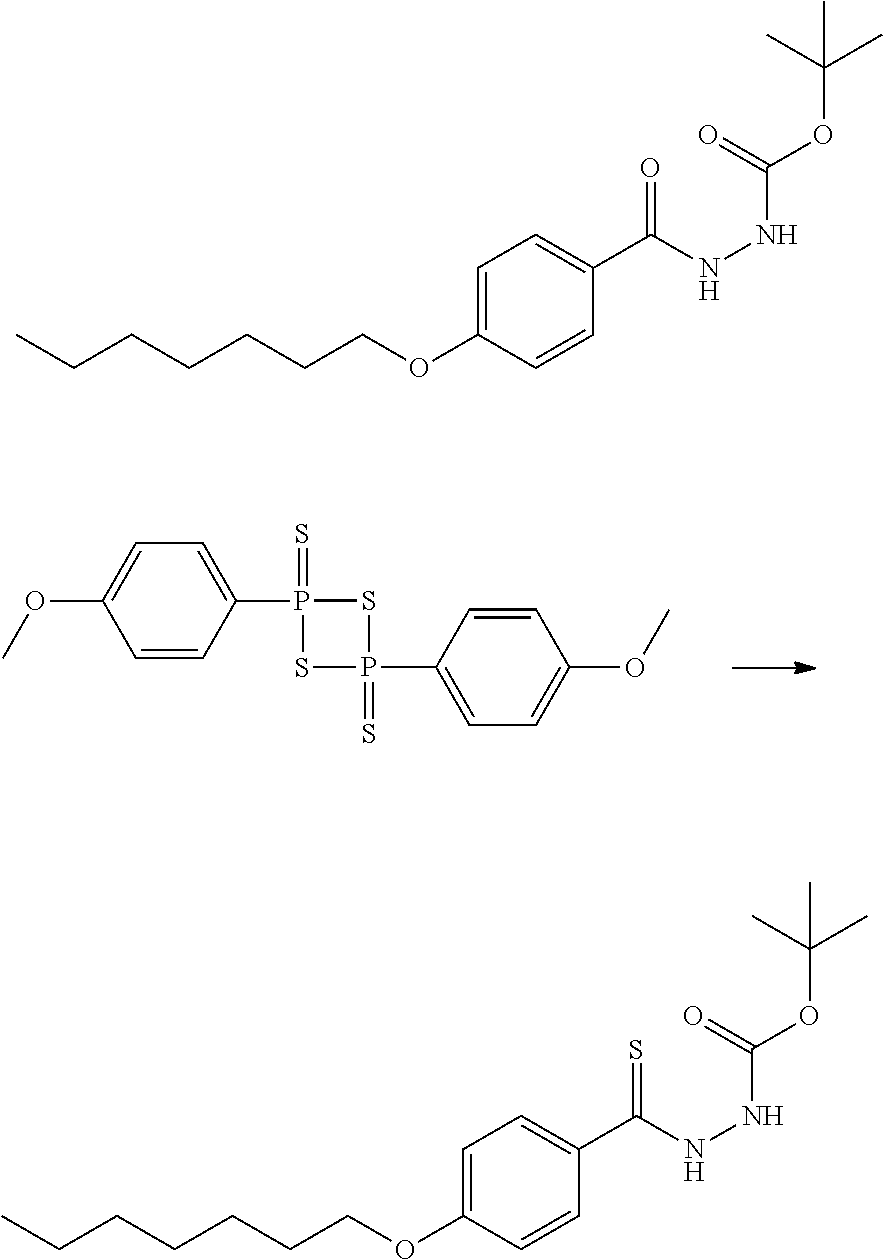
C1=C(OC)C=CC(P2(=S)SP(C3=CC=C(OC)C=C3)(=S)S2)=C1.CCCCCCCOC1=CC=C(C(=O)NNC(=O)OC(C)(C)C)C=C1.CCCCCCCOC1=CC=C(C(=S)NNC(=O)OC(C)(C)C)C=C1
